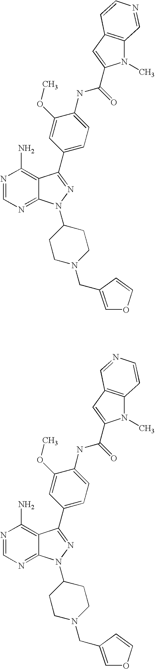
N1=CN=C2C(=C1N)C(C1=CC=C(NC(=O)C3=CC4=C(N3C)C=NC=C4)C(OC)=C1)=NN2C1CCN(CC2=COC=C2)CC1.N1=CN=C2C(=C1N)C(C1=CC=C(NC(=O)C3=CC4=C(N3C)C=CN=C4)C(OC)=C1)=NN2C1CCN(CC2=COC=C2)CC1
